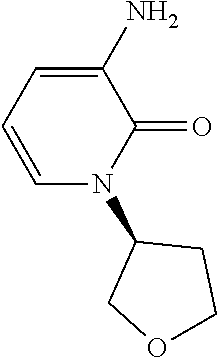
C1=C(N)C(=O)N(C2COCC2)C=C1
